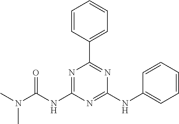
C1(C2=NC(NC3=CC=CC=C3)=NC(NC(N(C)C)=O)=N2)=CC=CC=C1
